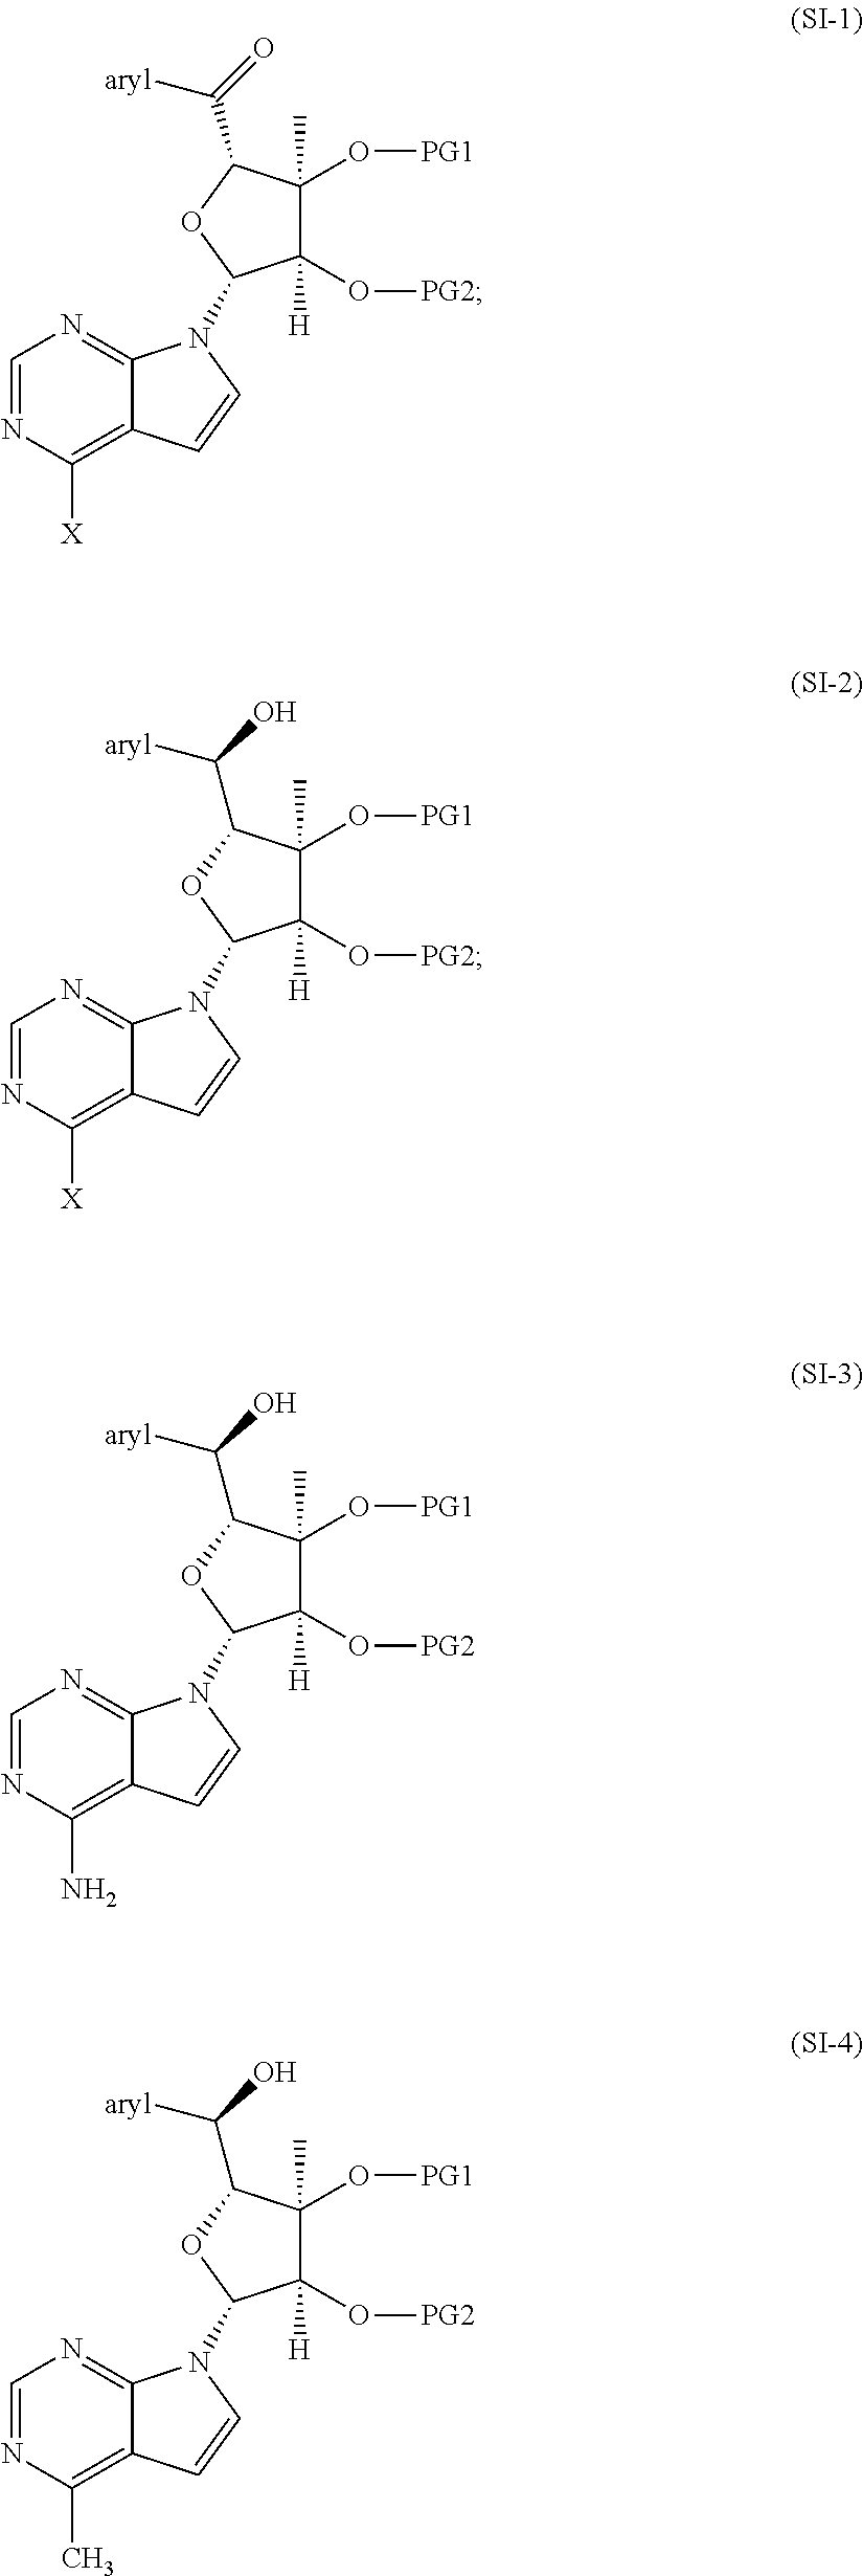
C1=NC([X])=C2C(=N1)N(C1C([H])(O[PG2])C(O[PG1])(C)C(C(=O)[aryl])O1)C=C2.C1=NC([X])=C2C(=N1)N(C1C([H])(O[PG2])C(O[PG1])(C)C(C(O)[aryl])O1)C=C2.C1=NC(N)=C2C(=N1)N(C1C([H])(O[PG2])C(O[PG1])(C)C(C(O)[aryl])O1)C=C2.C1=NC(C)=C2C(=N1)N(C1C([H])(O[PG2])C(O[PG1])(C)C(C(O)[aryl])O1)C=C2
